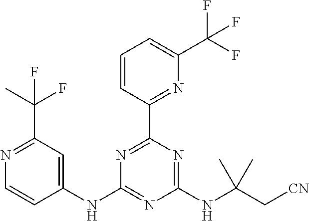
N1=C(C(C)(F)F)C=C(NC2=NC(NC(C[CN])(C)C)=NC(C3=NC(C(F)(F)F)=CC=C3)=N2)C=C1
